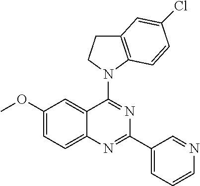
C1(OC)=CC=C2C(=C1)C(N1C3=C(CC1)C=C(Cl)C=C3)=NC(C1=CC=CN=C1)=N2
